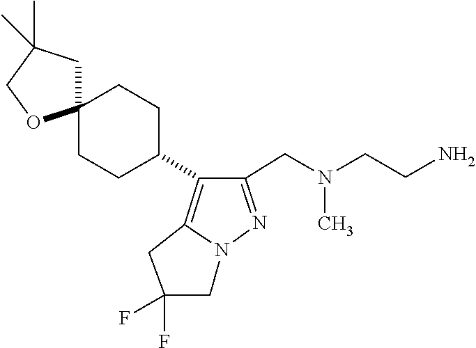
N(C)(CC1=NN2C(=C1C1CCC3(CC1)CC(C)(C)CO3)CC(F)(F)C2)CCN
